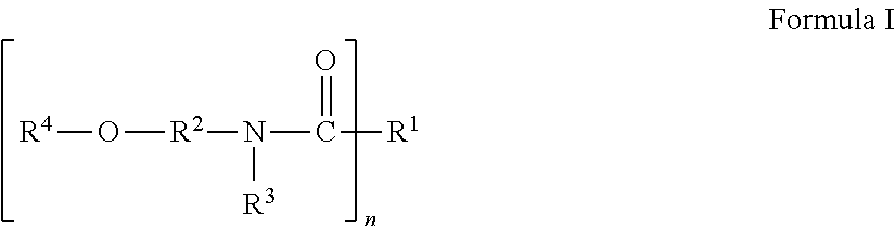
[R4]O[R2]N(C([R1])=O)[R3]
